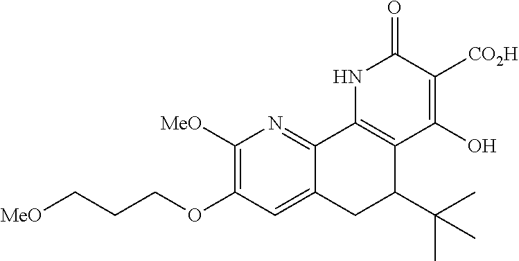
C1([MeO])=C(OCCC[MeO])C=C2C(=N1)C1=C(C(C(C)(C)C)C2)C(O)=C([CO2H])C(=O)N1
